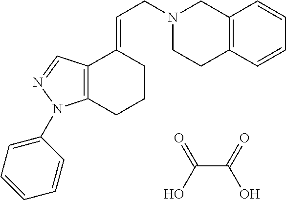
C12=C(CCCC1=CCN1CCC3=C(C1)C=CC=C3)N(C1=CC=CC=C1)N=C2.O=C(O)C(=O)O
